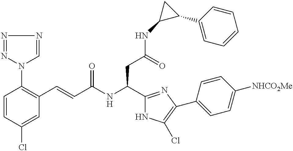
C1=CC(Cl)=CC(C=CC(NC(C2=NC(C3=CC=C([NHCO2Me])C=C3)=C(Cl)N2)CC(NC2C(C3=CC=CC=C3)C2)=O)=O)=C1N1N=NN=C1
